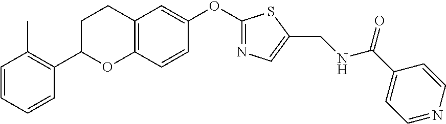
C1=CC=CC(C2OC3=C(CC2)C=C(OC2=NC=C(CNC(C4=CC=NC=C4)=O)S2)C=C3)=C1C
